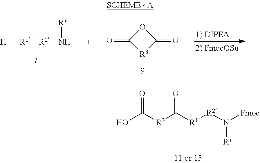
OC([R3]C([R1][R2]N([Fmoc])[Rx])=O)=O.[H][R1][R2]N[Rx].O=C1[R3]C(=O)O1
